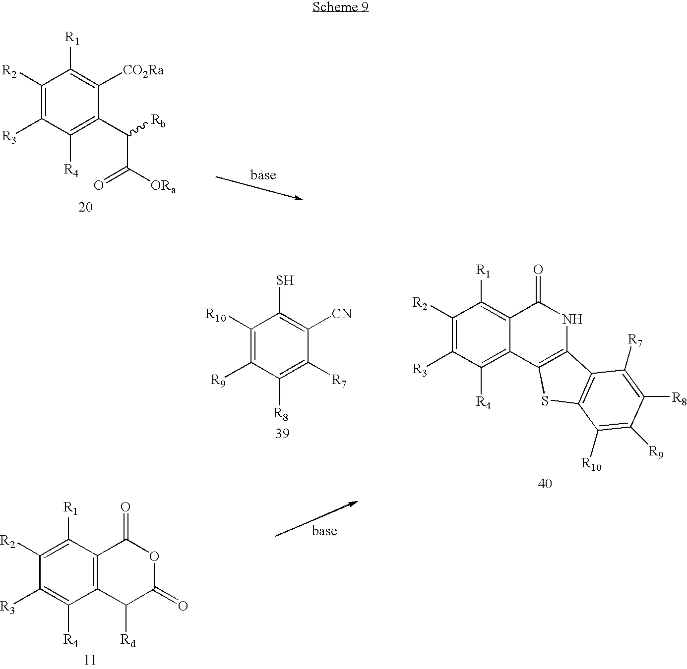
C1([R2])=C([R3])C([R4])=C(C(C(=O)[ORa])[Rb])C([CO2Ra])=C1[R1].C1([R10])=C([R9])C([R8])=C([R7])C([CN])=C1S.C1([R2])=C([R3])C([R4])=C2C(=C1[R1])C(=O)NC1=C2SC2=C1C([R7])=C([R8])C([R9])=C2[R10].C12=C(C([R1])=C([R2])C([R3])=C1[R4])C(=O)OC(=O)C2[Rd]
